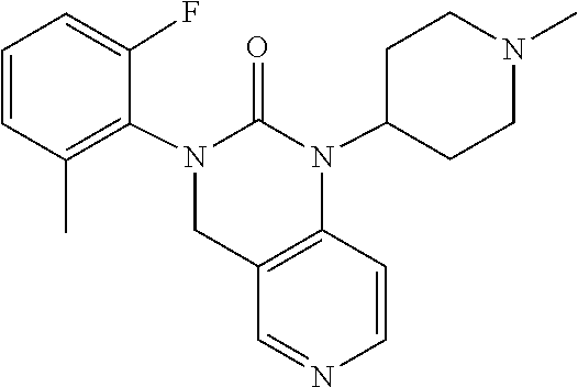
N1=CC2=C(C=C1)N(C1CCN(C)CC1)C(=O)N(C1=C(C)C=CC=C1F)C2
